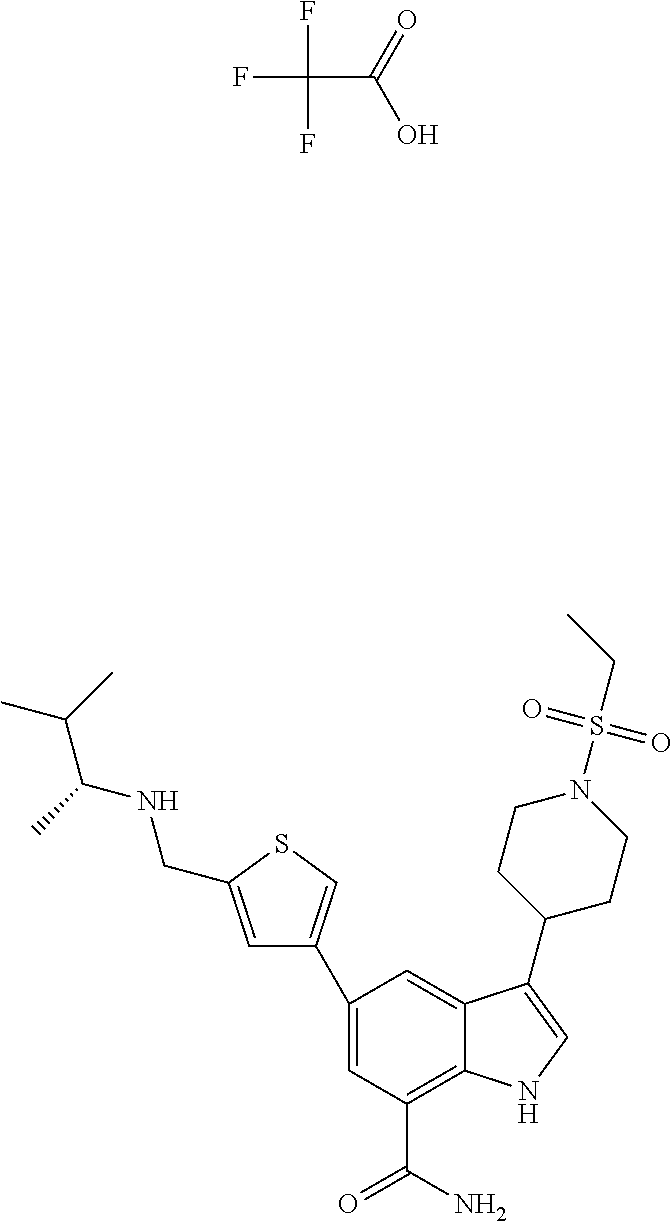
FC(F)(C(=O)O)F.C1=C(C2=CSC(CNC(C(C)C)C)=C2)C=C2C(=C1C(N)=O)NC=C2C1CCN(S(CC)(=O)=O)CC1
